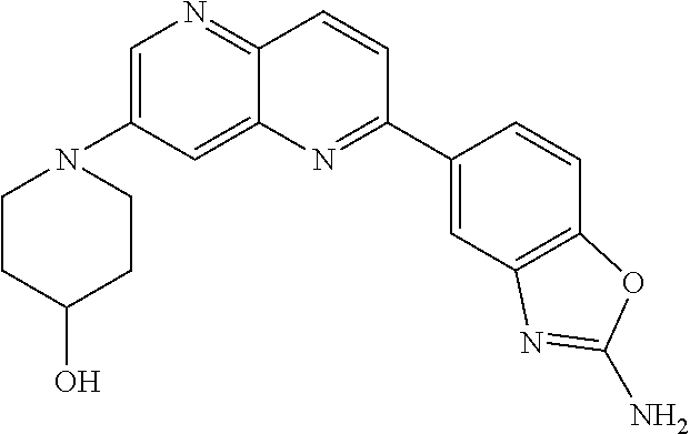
C1=C(N2CCC(O)CC2)C=C2C(=N1)C=CC(C1=CC3=C(C=C1)OC(N)=N3)=N2
